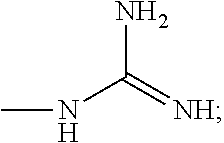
NC(=[NH])NC
